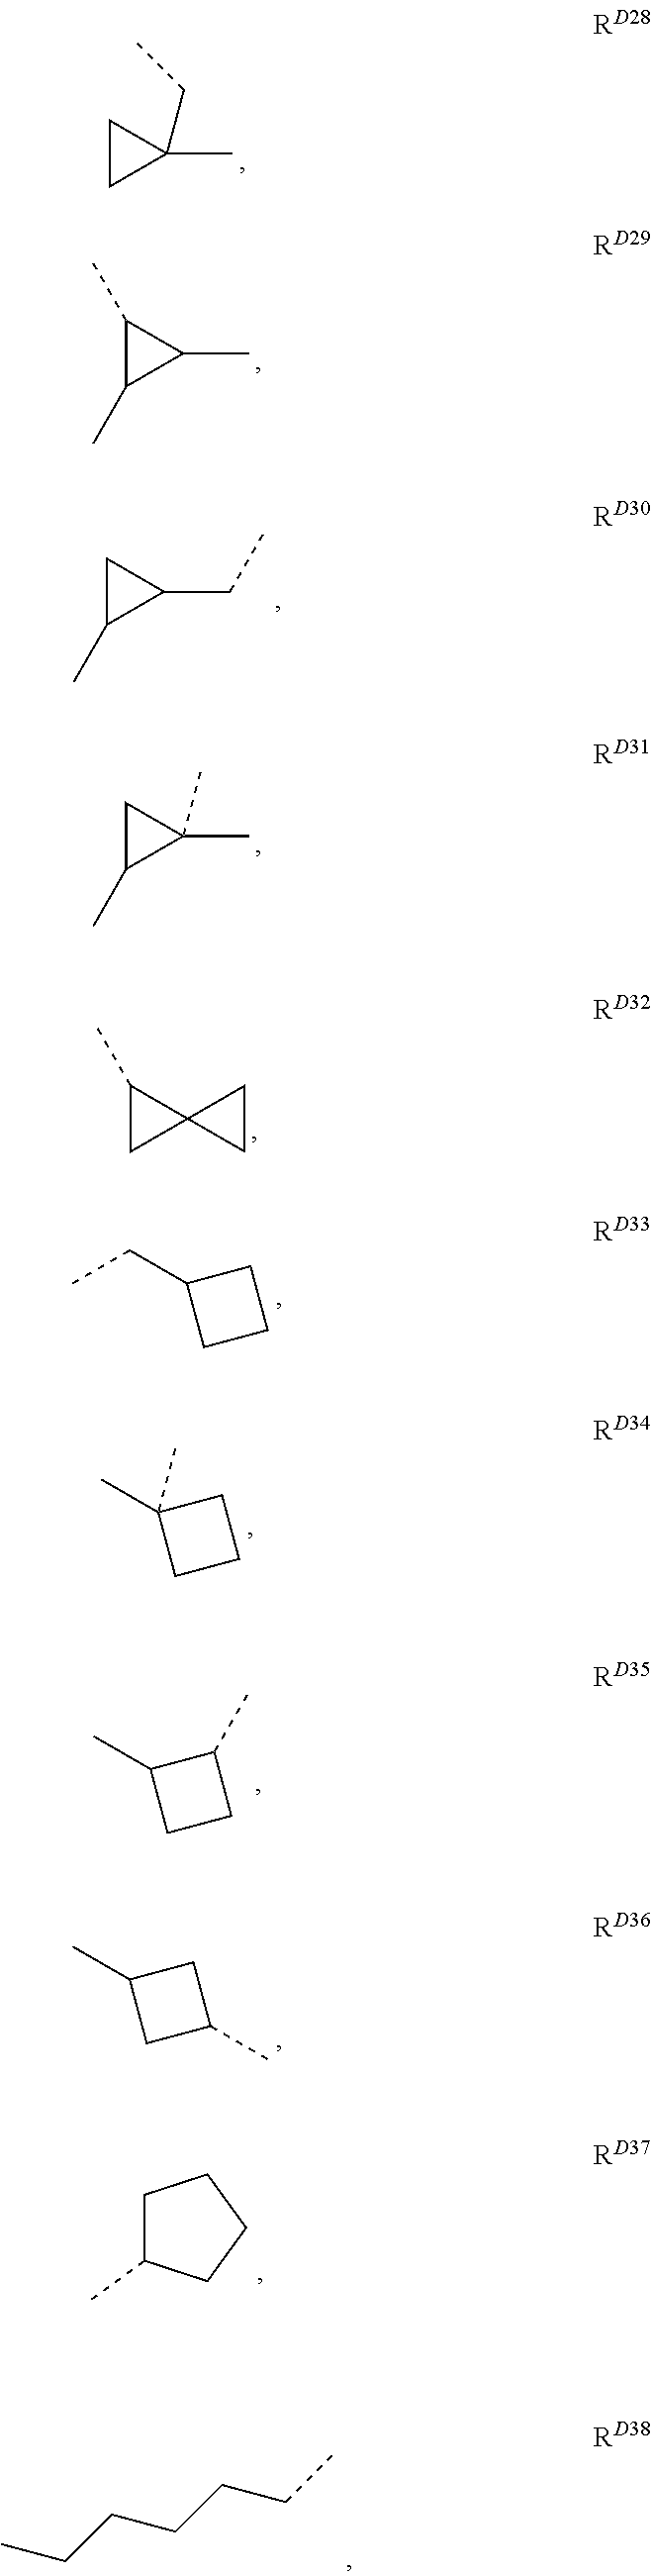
C1CC1(C)CC.C1(C)C(C)C1C.C1C(C)C1CC.C1C(C)C1(C)C.C1(C)CC12CC2.CCC1CCC1.CC1(C)CCC1.CC1CCC1C.CC1CC(C)C1.C1C(C)CCC1.CCCCCCC
